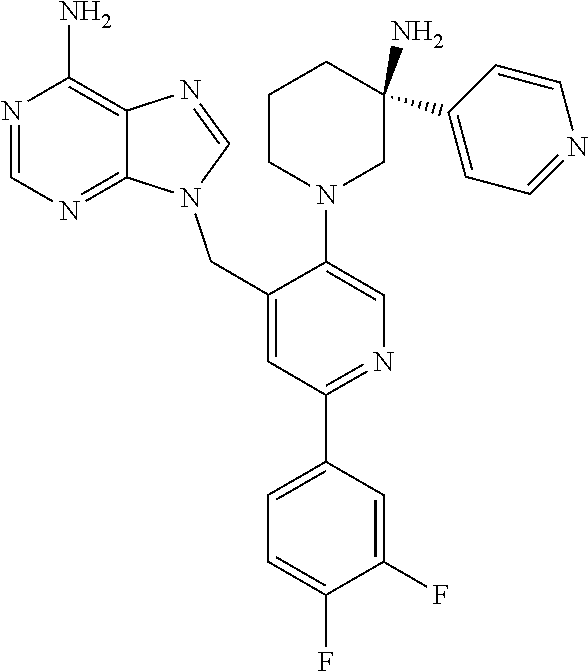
N1(CC2=CC(C3=CC=C(F)C(F)=C3)=NC=C2N2CC(C3=CC=NC=C3)(N)CCC2)C=NC2=C(N)N=CN=C12
